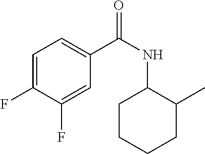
C1(F)=CC=C(C(NC2CCCCC2C)=O)C=C1F
